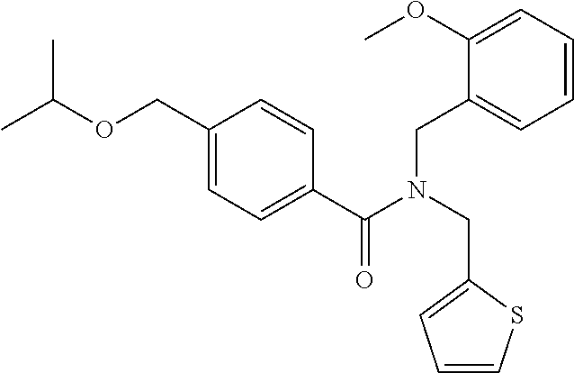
C1(COC(C)C)=CC=C(C(N(CC2=CC=CS2)CC2=CC=CC=C2OC)=O)C=C1
